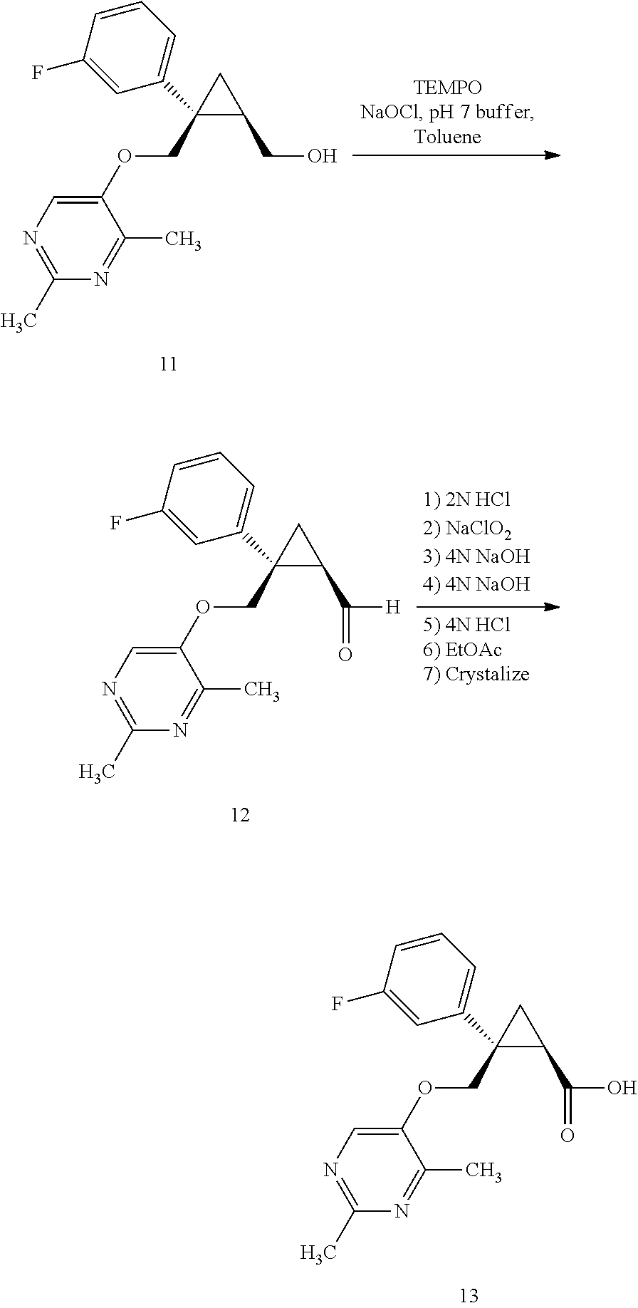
C1=CC(F)=CC(C2(COC3=CN=C(C)N=C3C)C(C(O)=O)C2)=C1.C1=CC(F)=CC(C2(COC3=CN=C(C)N=C3C)C(CO)C2)=C1.C1=CC(F)=CC(C2(COC3=CN=C(C)N=C3C)C(C([H])=O)C2)=C1
